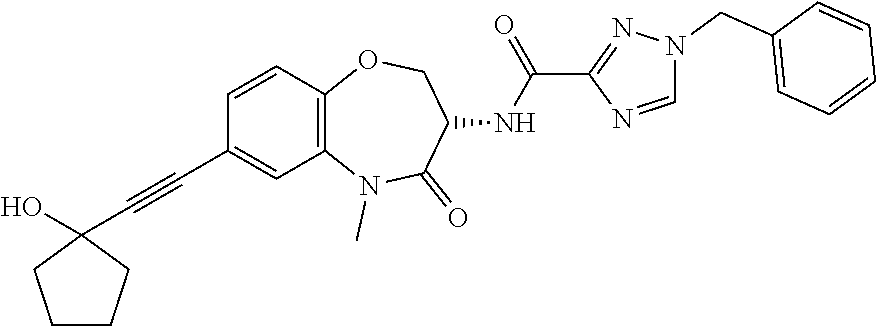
N1(C)C2=C(C=CC(C#CC3(O)CCCC3)=C2)OCC(NC(C2=NN(CC3=CC=CC=C3)C=N2)=O)C1=O
